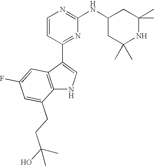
C1=CC(C2=CNC3=C2C=C(F)C=C3CCC(O)(C)C)=NC(NC2CC(C)(C)NC(C)(C)C2)=N1
